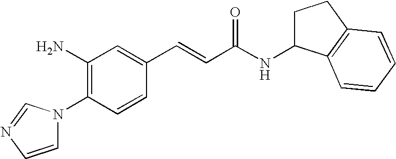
C1(N)=C(N2C=CN=C2)C=CC(C=CC(NC2CCC3=C2C=CC=C3)=O)=C1
